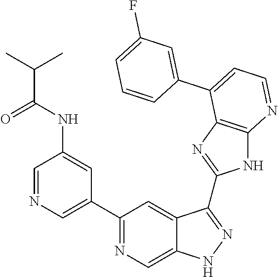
C1=NC=C(C2=NC=C3C(=C2)C(C2=NC4=C(N2)N=CC=C4C2=CC(F)=CC=C2)=NN3)C=C1NC(=O)C(C)C
